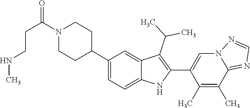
N1(C(CCNC)=O)CCC(C2=CC=C3C(=C2)C(C(C)C)=C(C2=CN4C(=NC=N4)C(C)=C2C)N3)CC1
